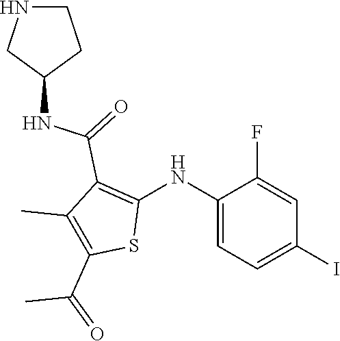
C1(NC2=C(C(=O)NC3CCNC3)C(C)=C(C(=O)C)S2)=CC=C(I)C=C1F
